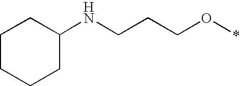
C1CCCC(NCCCO*)C1
